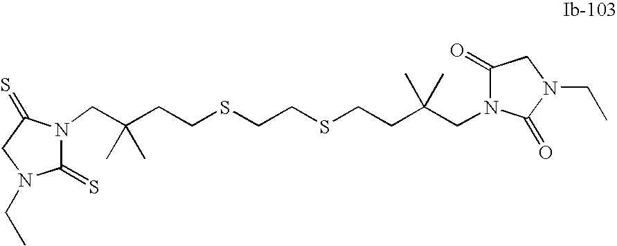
C1(=S)N(CC(CCSCCSCCC(CN2C(=O)CN(CC)C2=O)(C)C)(C)C)C(=S)CN1CC
